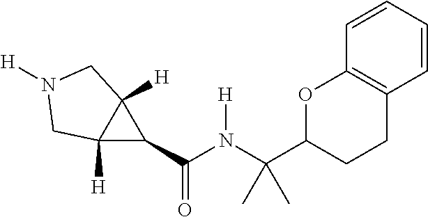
C12([H])C(C(=O)N([H])C(C)(C)C3CCC4=C(O3)C=CC=C4)C1([H])CN([H])C2
